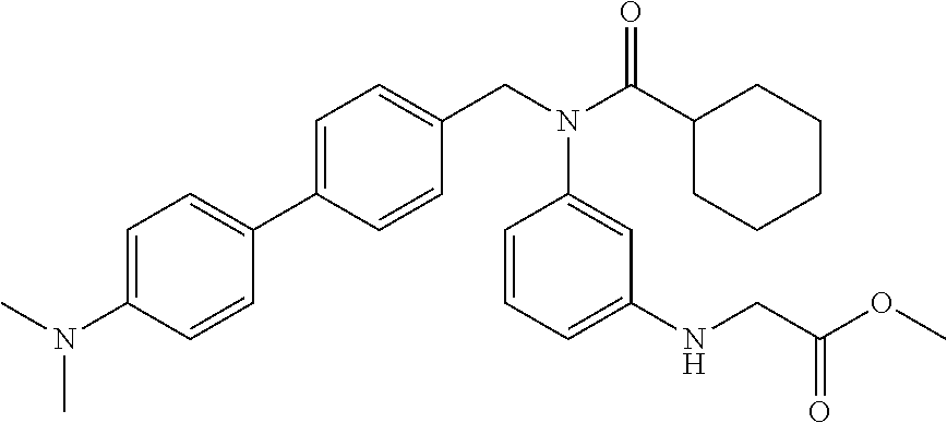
C1=C(N(C)C)C=CC(C2=CC=C(CN(C(C3CCCCC3)=O)C3=CC(NCC(OC)=O)=CC=C3)C=C2)=C1
